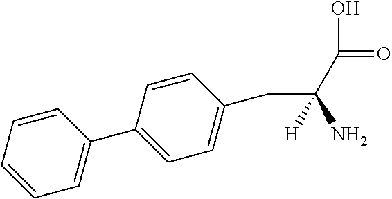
C1=CC=CC=C1C1=CC=C(CC(C(=O)O)(N)[H])C=C1
